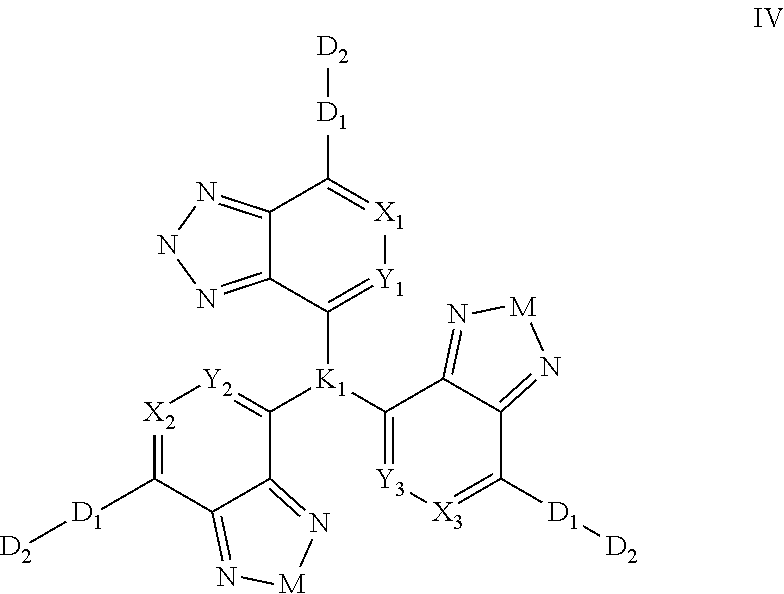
C12=NNN=C1C([K1](C1=[Y3][X3]=C([D1][D2])C3=N[M]N=C13)C1=[Y2][X2]=C([D1][D2])C3=N[M]N=C13)=[Y1][X1]=C2[D1][D2]
